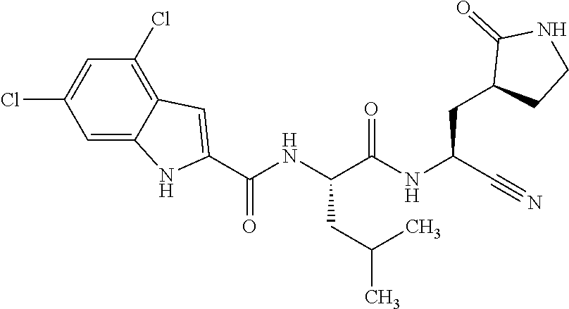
O=C(NC(C#N)CC1CCNC1=O)C(NC(C1=CC2=C(Cl)C=C(Cl)C=C2N1)=O)CC(C)C
